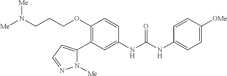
C1(OCCCN([Me])[Me])=C(C2=CC=NN2[Me])C=C(NC(=O)NC2=CC=C([OMe])C=C2)C=C1
